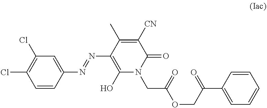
C1(N=NC2=C(O)N(CC(OCC(C3=CC=CC=C3)=O)=O)C(=O)C([CN])=C2C)=CC(Cl)=C(Cl)C=C1
